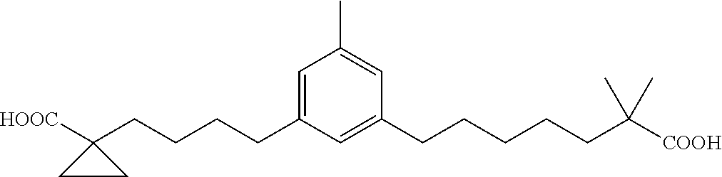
C1(C)=CC(CCCCCC(C)(C)[COOH])=CC(CCCCC2([HOOC])CC2)=C1
